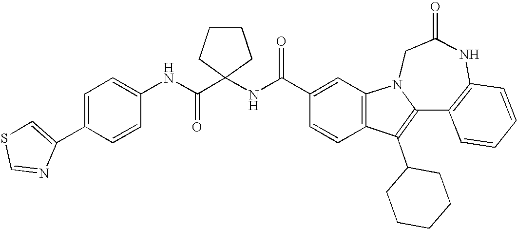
C1(C(NC2(C(NC3=CC=C(C4=CSC=N4)C=C3)=O)CCCC2)=O)=CC2=C(C=C1)C(C1CCCCC1)=C1N2CC(=O)NC2=C1C=CC=C2
